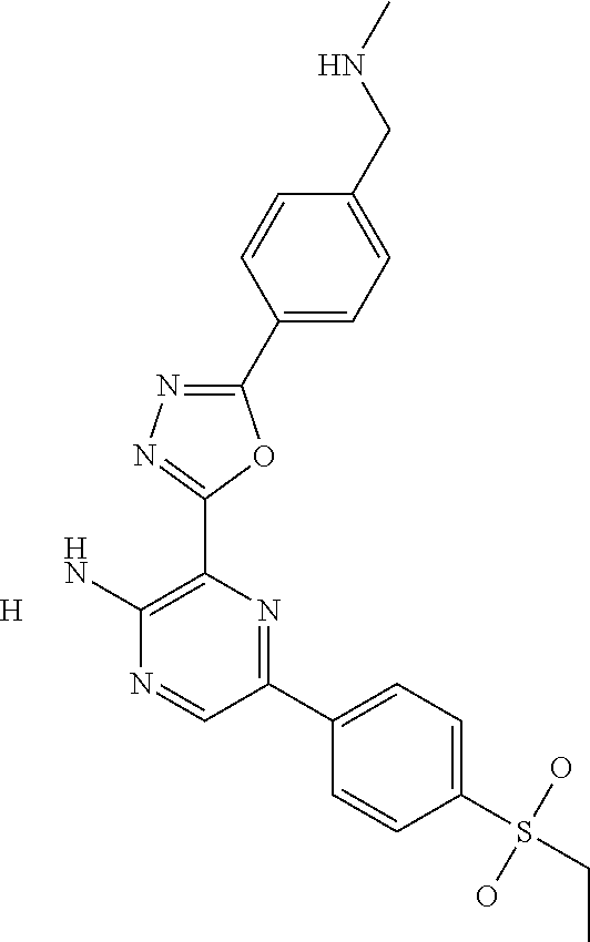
NC1=C(C2=NN=C(C3=CC=C(CNC)C=C3)O2)N=C(C2=CC=C(S(O)(O)CC)C=C2)C=N1.[H]
